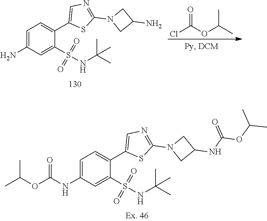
S(=O)(C1=CC(NC(=O)OC(C)C)=CC=C1C1=CN=C(N2CC(NC(OC(C)C)=O)C2)S1)(=O)NC(C)(C)C.ClC(OC(C)C)=O.S(=O)(C1=CC(N)=CC=C1C1=CN=C(N2CC(N)C2)S1)(=O)NC(C)(C)C
